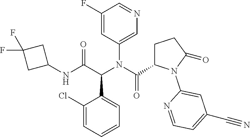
C1(F)=CC(N(C(C2CCC(=O)N2C2=CC(C#N)=CC=N2)=O)C(C(NC2CC(F)(F)C2)=O)C2=CC=CC=C2Cl)=CN=C1
